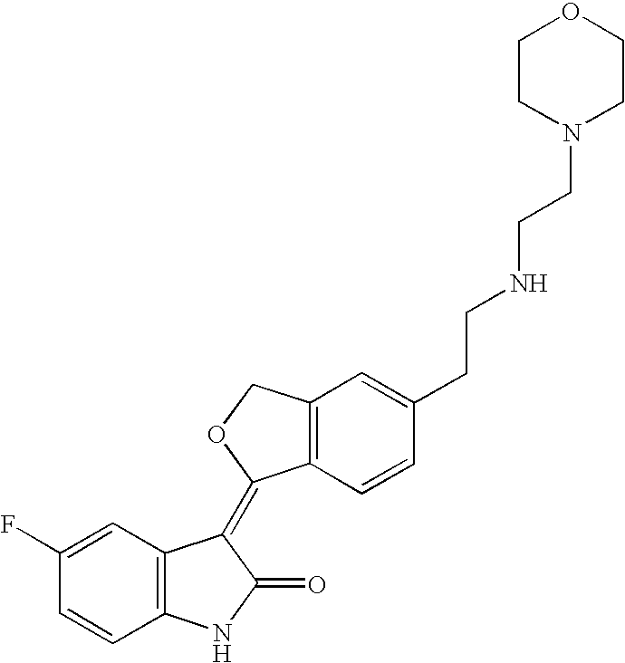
C1=C(F)C=CC2=C1C(=C1C3=C(CO1)C=C(CCNCCN1CCOCC1)C=C3)C(=O)N2
